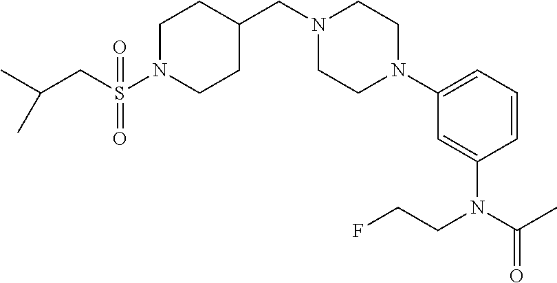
C1N(S(CC(C)C)(=O)=O)CCC(CN2CCN(C3=CC=CC(N(CCF)C(C)=O)=C3)CC2)C1
